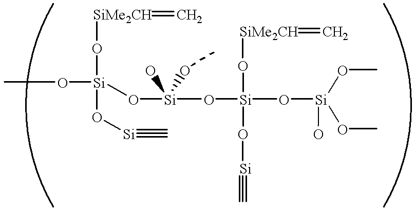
CO[Si](O[SiMe2CH]=C)(O[Si]#C)O[Si](O[Si](O[Si](OC)(OC)O)(O[Si]#C)O[SiMe2CH]=C)(O)OC
